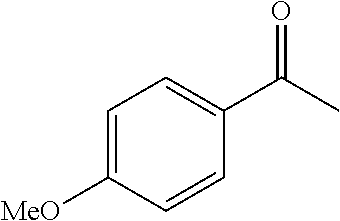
C1=C([MeO])C=CC(C(C)=O)=C1
